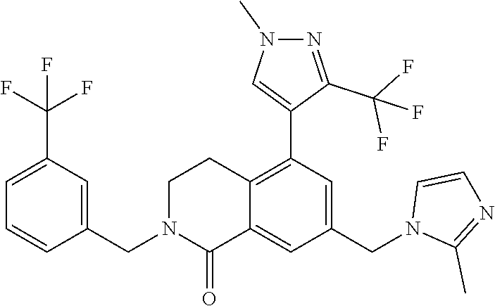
C1=C(C(F)(F)F)C=C(CN2CCC3=C(C4=CN(C)N=C4C(F)(F)F)C=C(CN4C(C)=NC=C4)C=C3C2=O)C=C1
